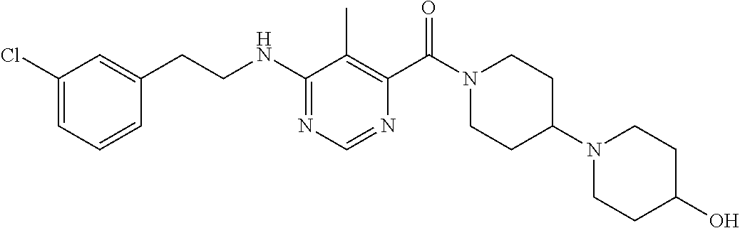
N(C1=NC=NC(C(N2CCC(N3CCC(O)CC3)CC2)=O)=C1C)CCC1=CC(Cl)=CC=C1
